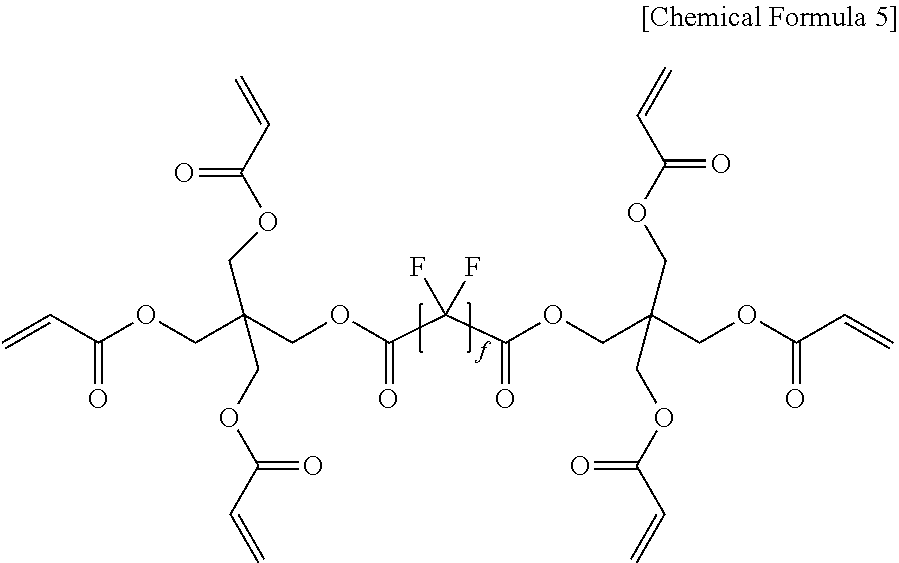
C=CC(OCC(COC(C(C(OCC(COC(C=C)=O)(COC(C=C)=O)COC(C=C)=O)=O)(F)F)=O)(COC(C=C)=O)COC(C=C)=O)=O
